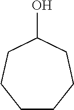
C1CCCC(O)CC1
